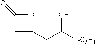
C(C1CC(=O)O1)C([n-C5H11])O
